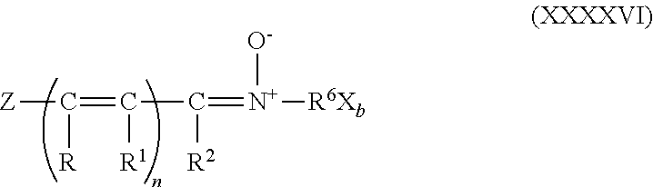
[Z]C(=C(C(=[N+]([R6Xb])[O-])[R2])[R1])[R]
